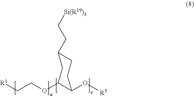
C1C(CC[Si(R19)3])CC(OCC[R1])C(O[R5])C1
